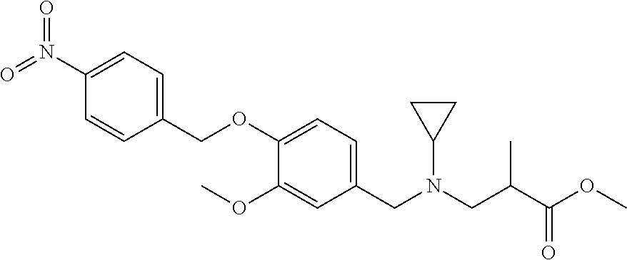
C1(COC2=CC=C(CN(CC(C(OC)=O)C)C3CC3)C=C2OC)=CC=C(N(=O)=O)C=C1
